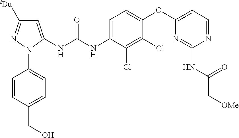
C1=C(NC(NC2=CC=C(OC3=CC=NC(NC(C[OMe])=O)=N3)C(Cl)=C2Cl)=O)N(C2=CC=C(CO)C=C2)N=C1[tBu]
